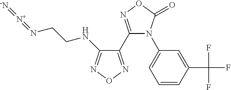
C1(C(F)(F)F)=CC(N2C(C3=NON=C3NCCN=[N+]=[-N])=NOC2=O)=CC=C1
